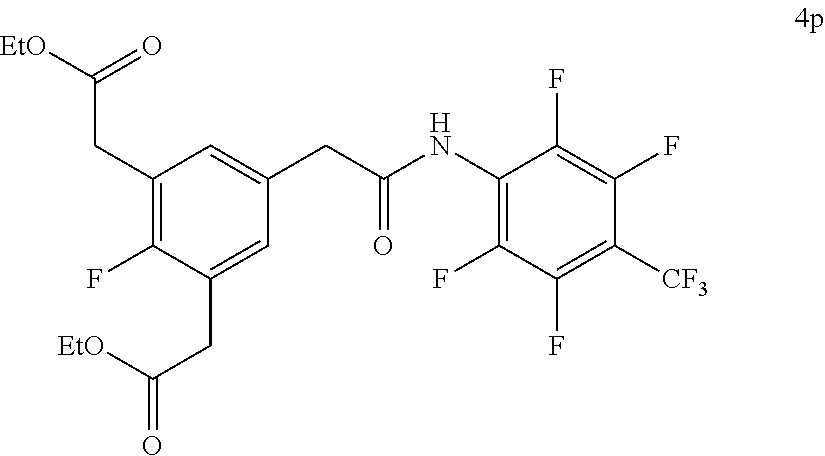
C1(CC(=O)[EtO])=C(F)C(CC(=O)[EtO])=CC(CC(=O)NC2=C(F)C(F)=C([CF3])C(F)=C2F)=C1
